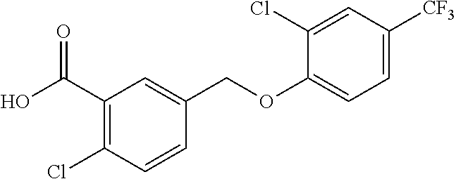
OC(C1=C(Cl)C=CC(COC2=CC=C([CF3])C=C2Cl)=C1)=O
